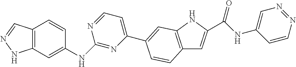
C12=C(NC(C(NC3=CN=NC=C3)=O)=C1)C=C(C1=CC=NC(NC3=CC4=C(C=C3)C=NN4)=N1)C=C2
